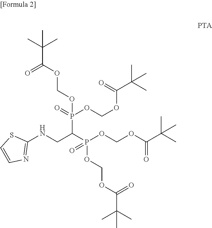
C1(NCC(P(OCOC(C(C)(C)C)=O)(OCOC(C(C)(C)C)=O)=O)P(=O)(OCOC(C(C)(C)C)=O)OCOC(C(C)(C)C)=O)=NC=CS1
